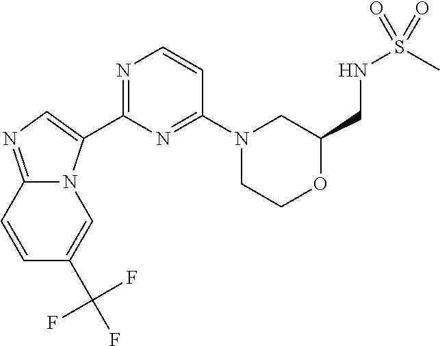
C12=NC=C(C3=NC=CC(N4CCOC(CNS(=O)(C)=O)C4)=N3)N1C=C(C(F)(F)F)C=C2
